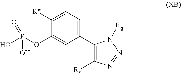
C1([Rw])=CC=C(C2=C([Rr])N=NN2[Rq])C=C1OP(O)(O)=O
